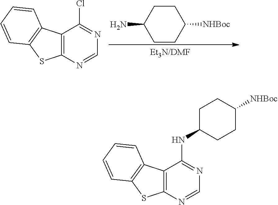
NC1CCC([NHBoc])CC1.C12=C(N=CN=C1Cl)SC1=C2C=CC=C1.C12=C(N=CN=C1NC1CCC([NHBoc])CC1)SC1=C2C=CC=C1
